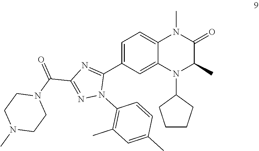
C1=C(C2=NC(C(N3CCN(C)CC3)=O)=NN2C2=C(C)C=C(C)C=C2)C=C2C(=C1)N(C)C(=O)C(C)N2C1CCCC1
